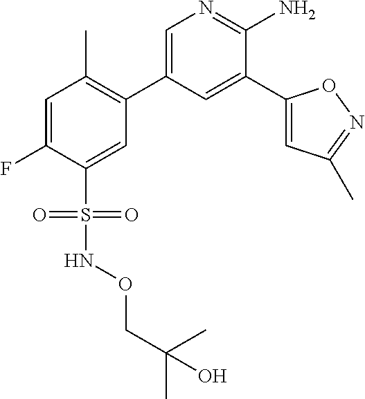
C1=C(F)C(S(NOCC(C)(C)O)(=O)=O)=CC(C2=CN=C(N)C(C3=CC(C)=NO3)=C2)=C1C
